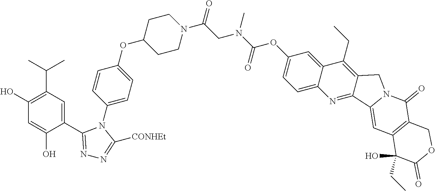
O(C1CCN(C(CN(C(OC2=CC=C3C(=C2)C(CC)=C2C(=N3)C3=CC4=C(C(=O)N3C2)COC(=O)C4(O)CC)=O)C)=O)CC1)C1=CC=C(N2C(C3=CC(C(C)C)=C(O)C=C3O)=NN=C2[CONHEt])C=C1
